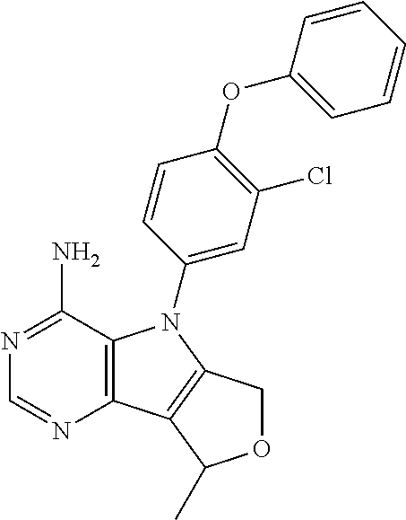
C12=C(C(N)=NC=N1)N(C1=CC(Cl)=C(OC3=CC=CC=C3)C=C1)C1=C2C(C)OC1
